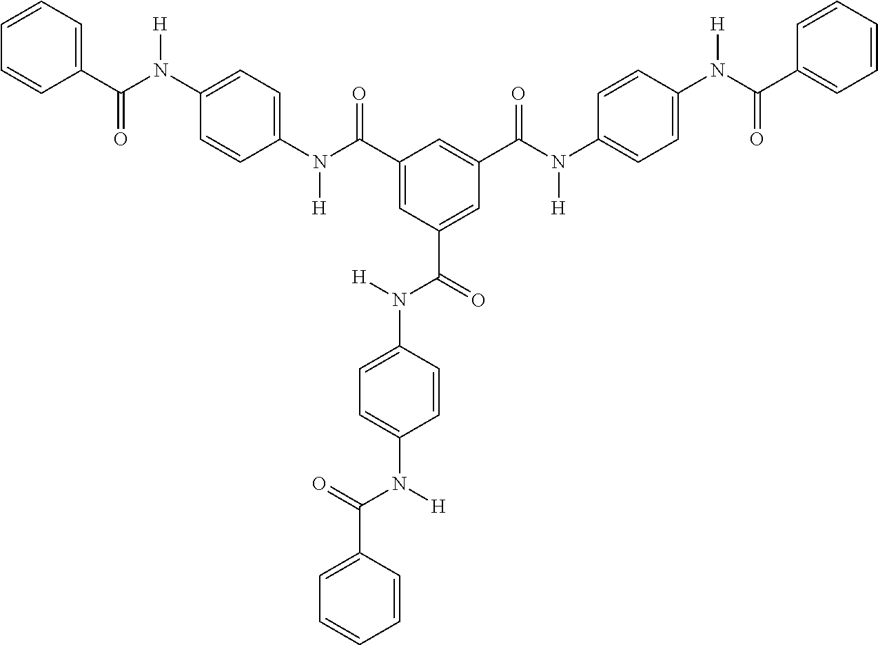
C1(N(C(C2=CC=CC=C2)=O)[H])=CC=C(N(C(C2=CC(C(=O)N([H])C3=CC=C(N(C(=O)C4=CC=CC=C4)[H])C=C3)=CC(C(N(C3=CC=C(N(C(C4=CC=CC=C4)=O)[H])C=C3)[H])=O)=C2)=O)[H])C=C1
